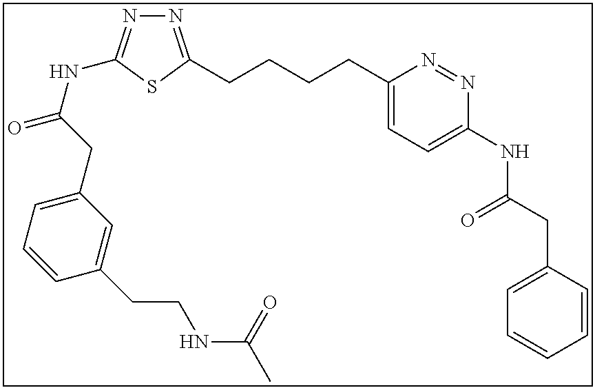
N1=C(CCCCC2=CC=C(NC(CC3=CC=CC=C3)=O)N=N2)SC(NC(=O)CC2=CC=CC(CCNC(C)=O)=C2)=N1
